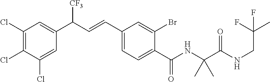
C1(Cl)=C(Cl)C(Cl)=CC(C(C=CC2=CC=C(C(NC(C(NCC(C)(F)F)=O)(C)C)=O)C(Br)=C2)[CF3])=C1
